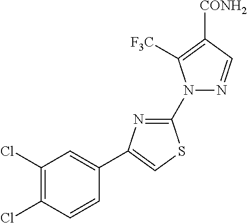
N1(C2=NC(C3=CC(Cl)=C(Cl)C=C3)=CS2)N=CC([CONH2])=C1[F3C]
